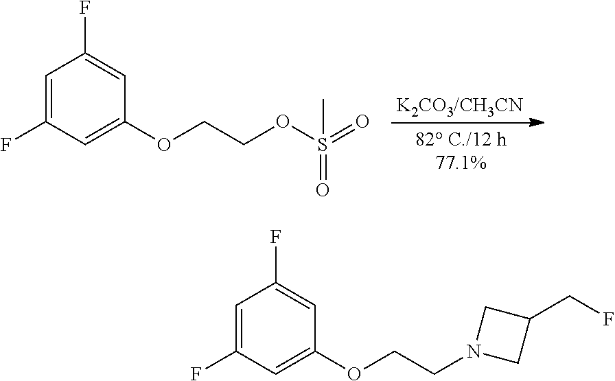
C1(F)=CC(F)=CC(OCCOS(=O)(=O)C)=C1.C1=C(F)C=C(OCCN2CC(CF)C2)C=C1F
